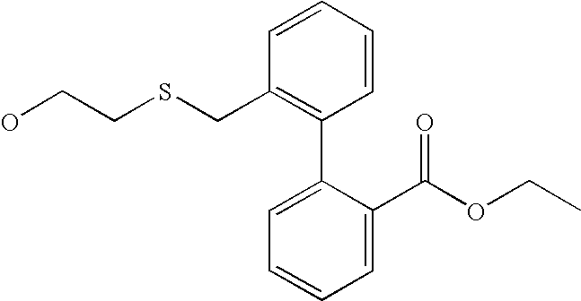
C(C1=C(C2=CC=CC=C2C(OCC)=O)C=CC=C1)SCCO
